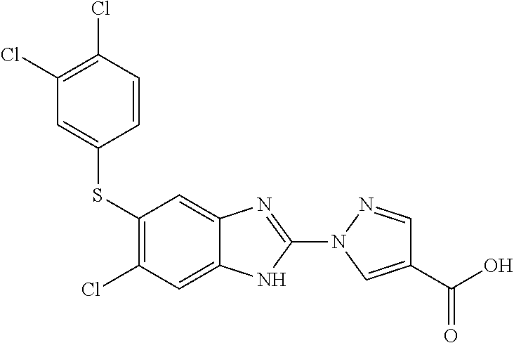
C1(SC2=CC(Cl)=C(Cl)C=C2)=C(Cl)C=C2C(=C1)N=C(N1N=CC(C(O)=O)=C1)N2
